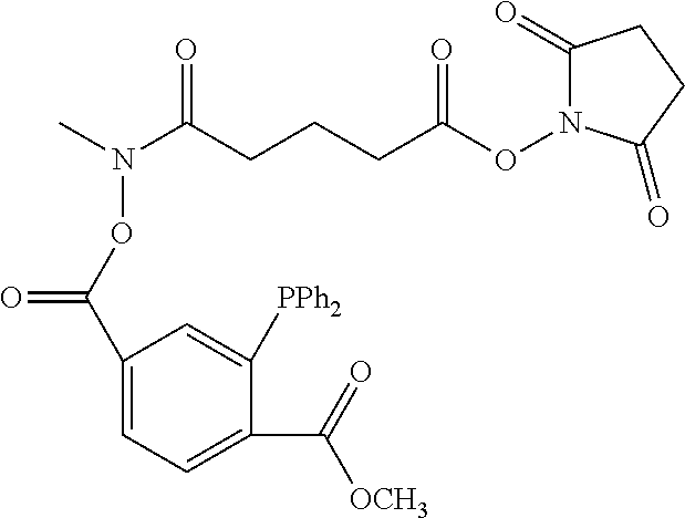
C1(=O)N(OC(CCCC(N(C)OC(C2=CC=C(C([OCH3])=O)C([PPh2])=C2)=O)=O)=O)C(=O)CC1
